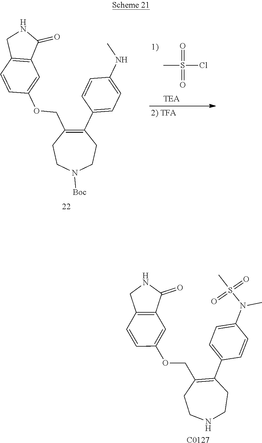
C1(C2=CC=C(NC)C=C2)=C(COC2=CC3=C(C=C2)CNC3=O)CCN([Boc])CC1.CS(Cl)(=O)=O.C1(C2=CC=C(N(S(C)(=O)=O)C)C=C2)=C(COC2=CC3=C(C=C2)CNC3=O)CCNCC1.[C0127]
